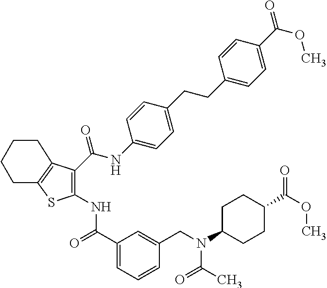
C1(C(=O)NC2=C(C(NC3=CC=C(CCC4=CC=C(C(OC)=O)C=C4)C=C3)=O)C3=C(S2)CCCC3)=CC=CC(CN(C2CCC(C(OC)=O)CC2)C(C)=O)=C1
